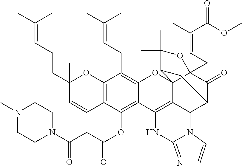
C12=C(C=CC(CCC=C(C)C)(C)O1)C(OC(CC(N1CCN(C)CC1)=O)=O)=C1C(=C2CC=C(C)C)OC23C4(CC=C(C)C(OC)=O)C(=O)C(C5C2=C1NC1=NC=CN51)CC3C(C)(C)O4
